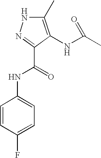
N1C(C)=C(NC(C)=O)C(C(NC2=CC=C(F)C=C2)=O)=N1
